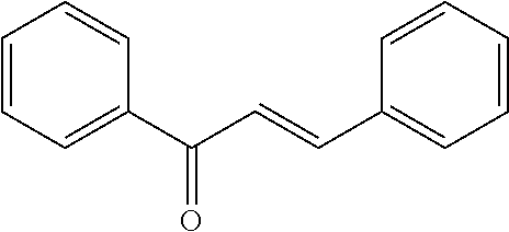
C1=CC=C(C(C=CC2=CC=CC=C2)=O)C=C1
